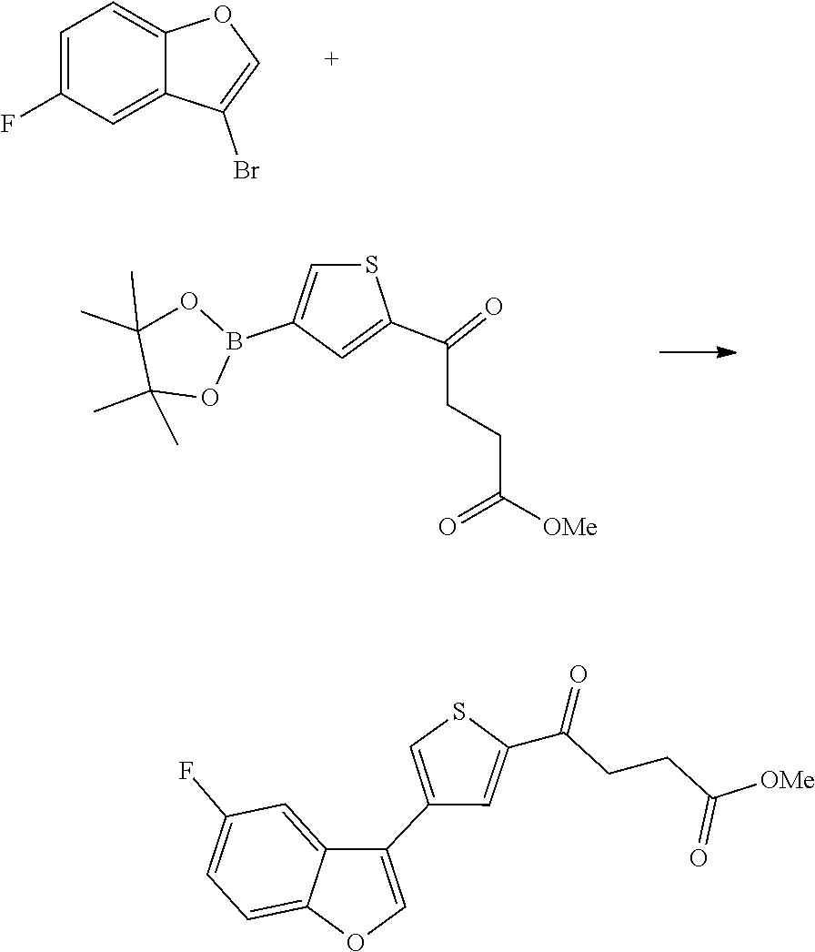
C1=C(F)C=C2C(=C1)OC=C2Br.C1(B2OC(C)(C)C(C)(C)O2)=CSC(C(CCC(=O)[OMe])=O)=C1.C1=C(C2=COC3=CC=C(F)C=C32)C=C(C(=O)CCC(=O)[OMe])S1
